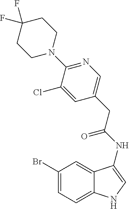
C1(Br)=CC=C2C(=C1)C(NC(CC1=CN=C(N3CCC(F)(F)CC3)C(Cl)=C1)=O)=CN2
